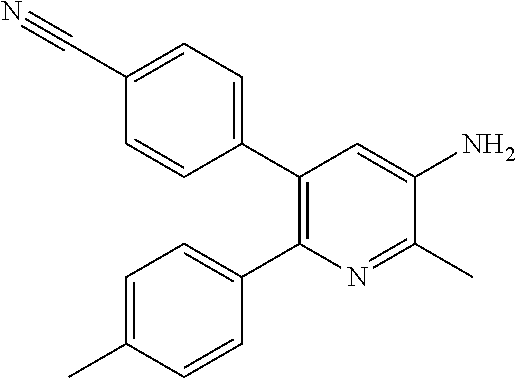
C1=C(C#N)C=CC(C2=C(C3=CC=C(C)C=C3)N=C(C)C(N)=C2)=C1
